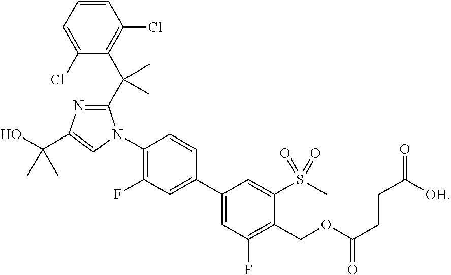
C1=C(Cl)C(C(C2=NC(C(O)(C)C)=CN2C2=C(F)C=C(C3=CC(F)=C(COC(CCC(=O)[OH])=O)C(S(C)(=O)=O)=C3)C=C2)(C)C)=C(Cl)C=C1
